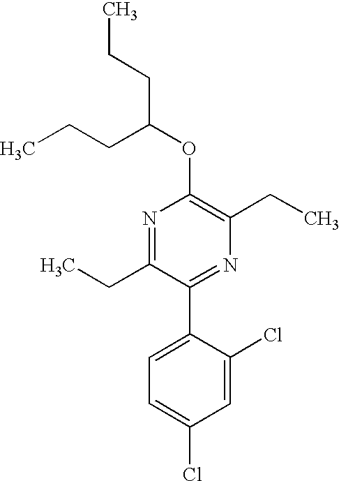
C1(OC(CCC)CCC)=C(CC)N=C(C2=CC=C(Cl)C=C2Cl)C(CC)=N1
